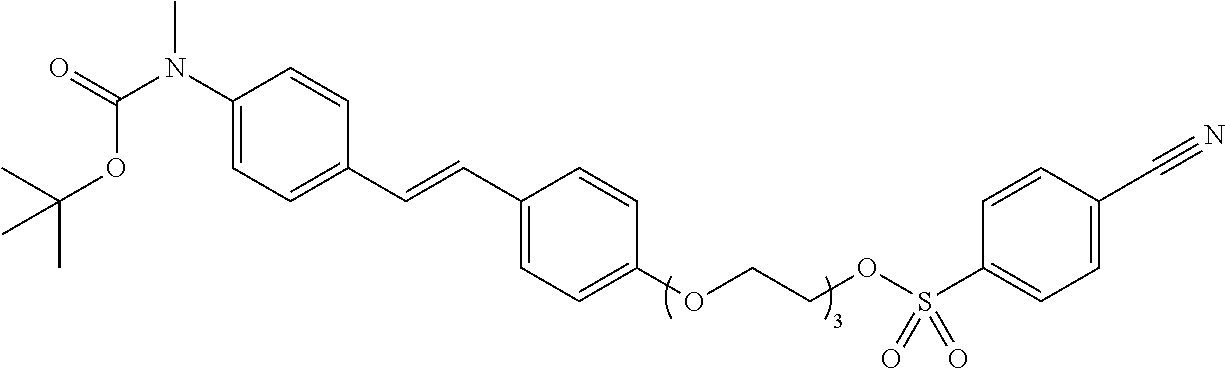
C1(N(C(=O)OC(C)(C)C)C)=CC=C(C=CC2=CC=C(OCCOS(C3=CC=C(C#N)C=C3)(=O)=O)C=C2)C=C1
